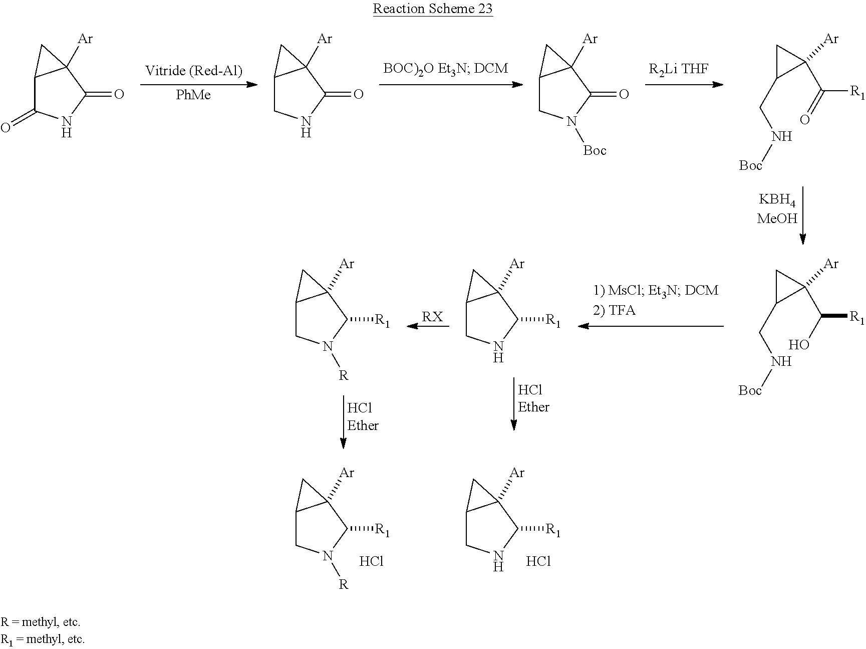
C12C(=O)NC(=O)C1([Ar])C2.[PhMe].C12CNC(=O)C1([Ar])C2.C12CN([Boc])C(=O)C1([Ar])C2.C1(CN[Boc])C(C(=O)[R1])([Ar])C1.C1(CN[Boc])C(C(O)[R1])([Ar])C1.C12CNC([R1])C1([Ar])C2.[RX].C12CN([R])C([R1])C1([Ar])C2.C12CNC([R1])C1([Ar])C2.C12CN([R])C([R1])C1([Ar])C2.Cl.Cl
